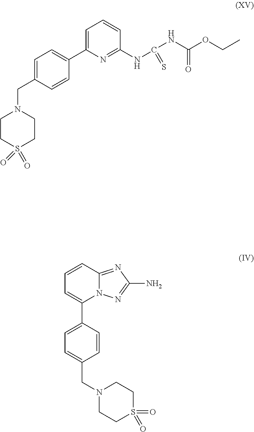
C1CS(=O)(=O)CCN1CC1=CC=C(C2=CC=CC(NC(=S)NC(OCC)=O)=N2)C=C1.C1=CC2=NC(N)=NN2C(C2=CC=C(CN3CCS(=O)(=O)CC3)C=C2)=C1
